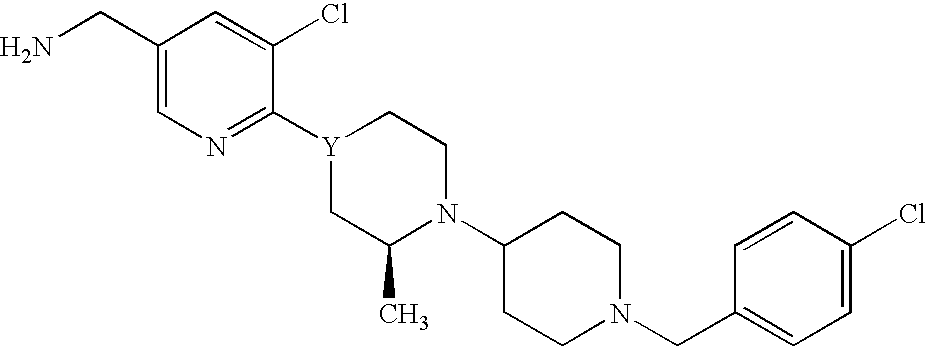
C1(Cl)=CC=C(CN2CCC(N3C(C)C[Y](C4=NC=C(CN)C=C4Cl)CC3)CC2)C=C1
